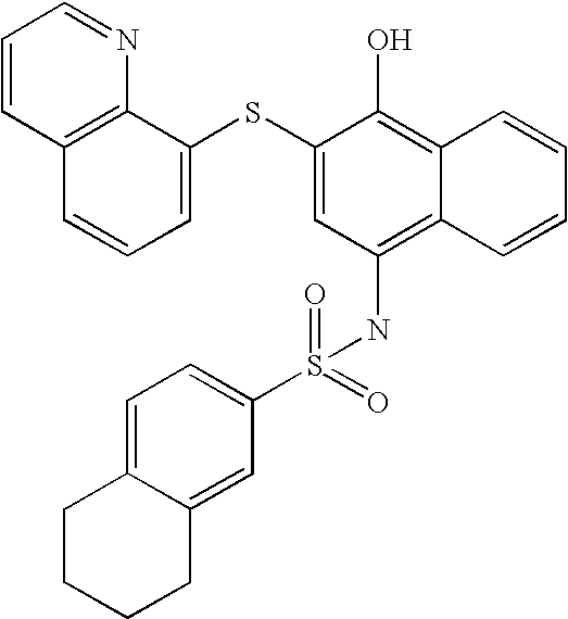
C1=CC2=C(N=C1)C(SC1=CC(NS(C3=CC=C4C(=C3)CCCC4)(=O)=O)=C3C(=C1O)C=CC=C3)=CC=C2
